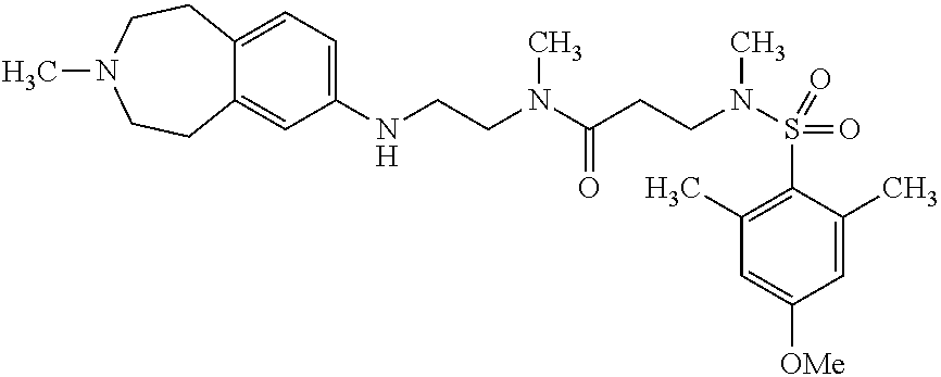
C(N(C(CCN(S(=O)(C1=C(C)C=C([OMe])C=C1C)=O)C)=O)C)CNC1=CC=C2C(=C1)CCN(C)CC2
